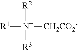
[R1][N+]([CH2CO2-])([R2])[R3]
